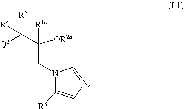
N1(CC([OR2a])(C([R5])([Q2])[R4])[R1a])C([R3])=CN=C1
